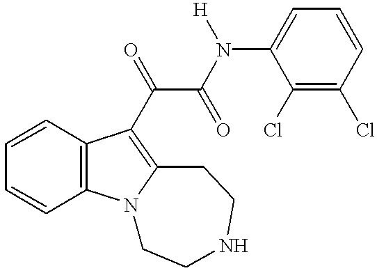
C1=CC=C(N([H])C(C(=O)C2=C3N(C4=C2C=CC=C4)CCNCC3)=O)C(Cl)=C1Cl
